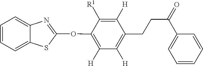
C1=CC=C2C(=C1)N=C(OC1=C([H])C([H])=C(CCC(C3=CC=CC=C3)=O)C([H])=C1[R1])S2
